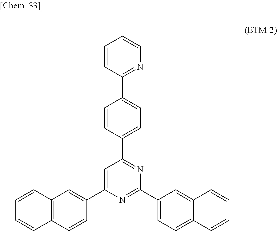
C1=CC2=C(C=C1)C=CC(C1=CC(C3=CC=C(C4=NC=CC=C4)C=C3)=NC(C3=CC=C4C(=C3)C=CC=C4)=N1)=C2
